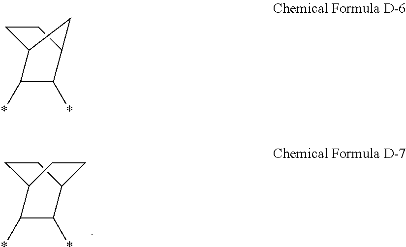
*C1C(*)C2CCC1CC2.*C1C(*)C2CCC1C2
